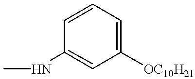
C1([OC10H21])=CC=CC(NC)=C1
